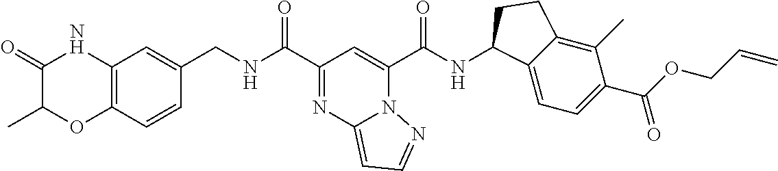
C12=C(C=CC(CNC(C3=NC4=CC=NN4C(C(NC4C5=CC=C(C(OCC=C)=O)C(C)=C5CC4)=O)=C3)=O)=C1)OC(C)C(=O)N2
